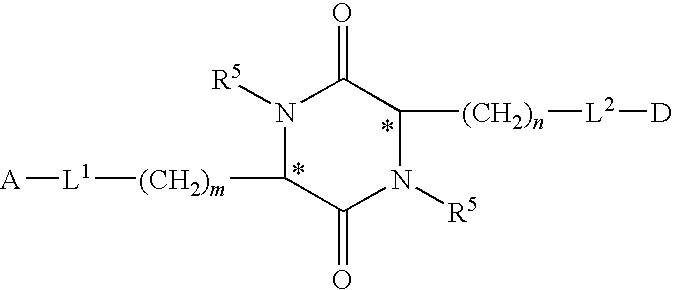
N1([R5])C([(CH2)m][L1][A])C(=O)N([R5])C([(CH2)n][L2][D])C1=O
